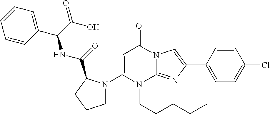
C1(N2CCCC2C(=O)NC(C2=CC=CC=C2)C(O)=O)=CC(=O)N2C(=NC(C3=CC=C(Cl)C=C3)=C2)N1CCCCC
